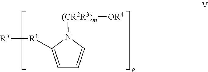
C1=C([R1][RX])N([(CR2R3)m][OR4])C=C1
